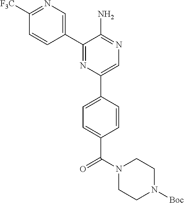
C1(C2=CN=C([F3C])C=C2)=NC(C2=CC=C(C(N3CCN([Boc])CC3)=O)C=C2)=CN=C1N
